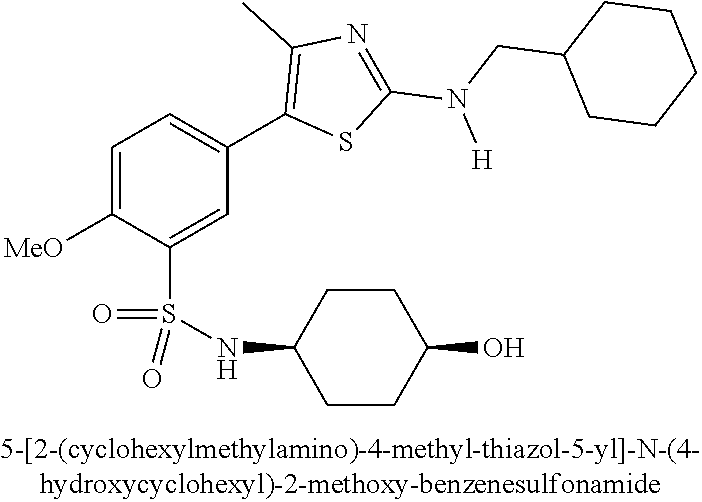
C1=C([OMe])C(S(NC2CCC(O)CC2)(=O)=O)=CC(C2=C(C)N=C(N(CC3CCCCC3)[H])S2)=C1
